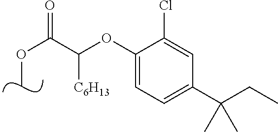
C(OC)(=O)C(OC1=CC=C(C(CC)(C)C)C=C1Cl)[C6H13]
